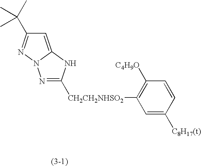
N1=C([CH2CH2NHSO2]C2=C([C4H9O])C=CC([C8H17(t)])=C2)NC2=CC(C(C)(C)C)=NN12
